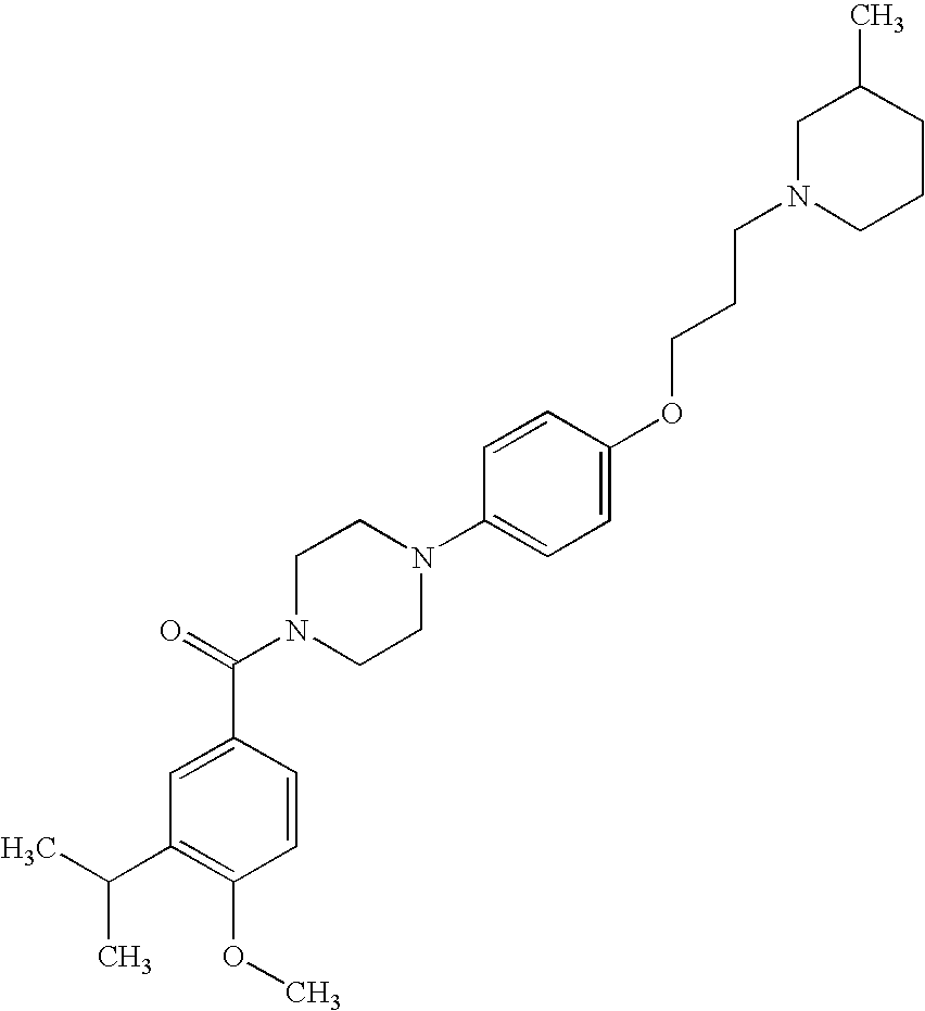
C1(C(C)C)=C(OC)C=CC(C(N2CCN(C3=CC=C(OCCCN4CCCC(C)C4)C=C3)CC2)=O)=C1
